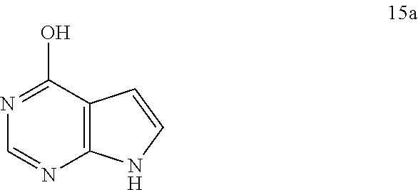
N1=C(O)C2=C(N=C1)NC=C2
